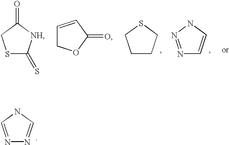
S1C(=S)[NH]C(=O)C1.C1=CC(=O)OC1.C1CCSC1.N1=NNC=C1.N1=CNC=N1
